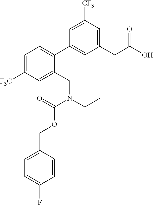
C1=C([F3C])C=C(CN(CC)C(=O)OCC2=CC=C(F)C=C2)C(C2=CC(CC(O)=O)=CC([CF3])=C2)=C1
